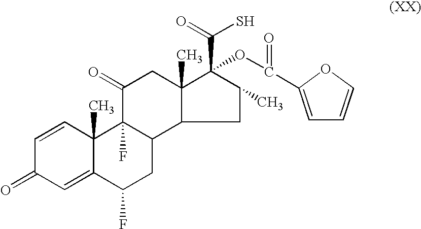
C1=CC2(C)C(=CC1=O)C(F)CC1C2(F)C(=O)CC2(C)C(C(S)=O)(OC(C3=CC=CO3)=O)C(C)CC12
